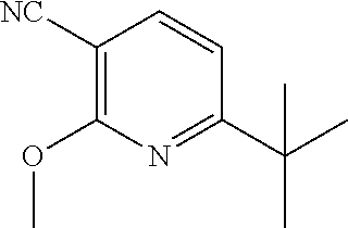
C1([NC])=C(OC)N=C(C(C)(C)C)C=C1
